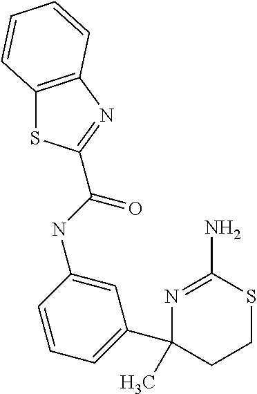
C(=O)(NC1=CC(C2(C)CCSC(N)=N2)=CC=C1)C1=NC2=C(S1)C=CC=C2
